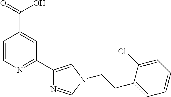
C1=CN=C(C2=CN(CCC3=CC=CC=C3Cl)C=N2)C=C1C(=O)O
